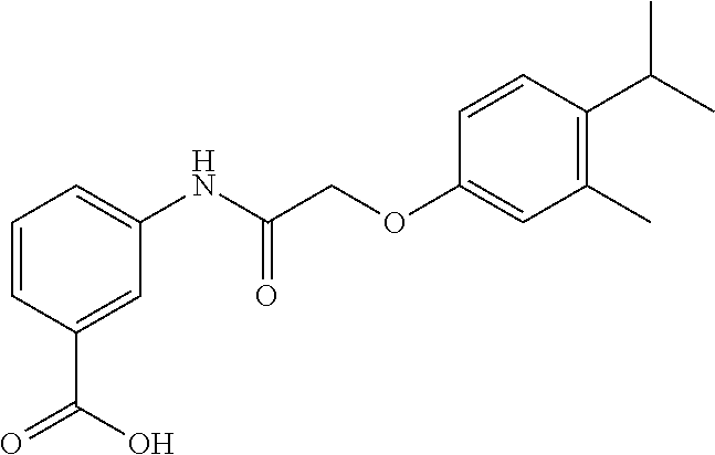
C1=CC(C(=O)O)=CC(NC(=O)COC2=CC(C)=C(C(C)C)C=C2)=C1
